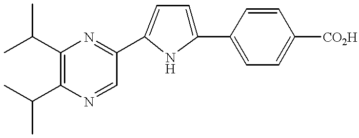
CC(C1=C(C(C)C)N=CC(C2=CC=C(C3=CC=C([CO2H])C=C3)N2)=N1)C
